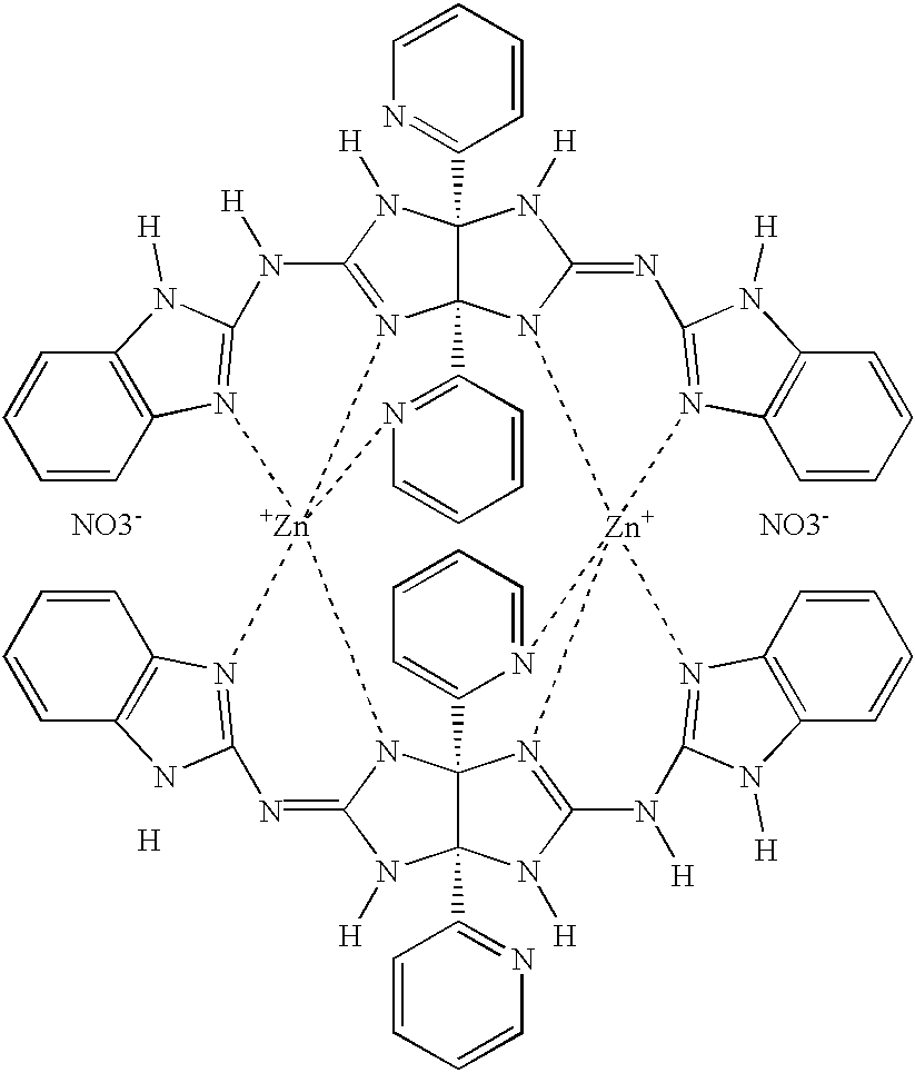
C1=CN=C(C23C45N6C(=NC7=N(C8=C(C=CC=C8)N7[H])[Zn]678N6=C(N([H])C9(C%10=NC=CC=C%10)C6(N6C(=NC%10=N(C%11=C(C=CC=C%11)N%10)[Zn]6%10(N4=C(N2[H])N([H])C2=N%10C4=C(C=CC=C4)N2[H])N2=C5C=CC=C2)N9[H])C2=CC=CC=N27)N([H])C2=N8C4=C(C=CC=C4)N2[H])N3[H])C=C1.[H]
